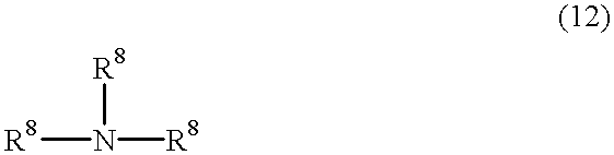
[R8]N([R8])[R8]
